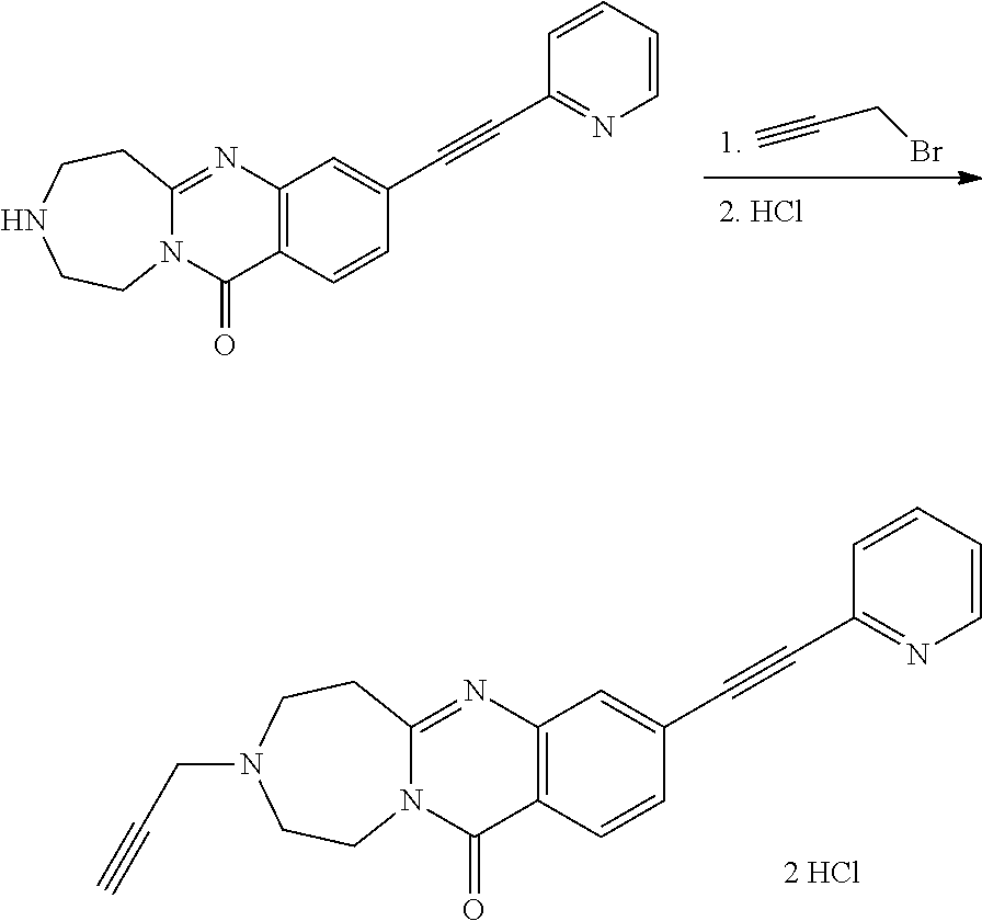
C12=C(N=C3N(C1=O)CCN(CC#C)CC3)C=C(C#CC1=NC=CC=C1)C=C2.C#CCBr.C12=C(N=C3N(C1=O)CCNCC3)C=C(C#CC1=NC=CC=C1)C=C2
